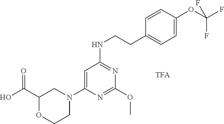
C1=C(N2CC(C(O)=O)OCC2)N=C(OC)N=C1NCCC1=CC=C(OC(F)(F)F)C=C1
